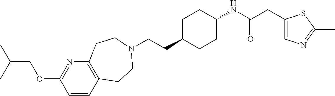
C(CC1CCC(NC(CC2=CN=C(C)S2)=O)CC1)N1CCC2=C(N=C(OCC(C)C)C=C2)CC1
